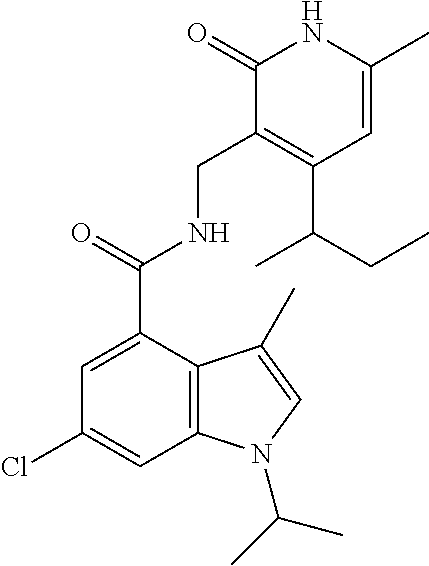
C12=C(C(C(=O)NCC3=C(C(CC)C)C=C(C)NC3=O)=CC(Cl)=C1)C(C)=CN2C(C)C
